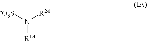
[-O3S]N([R2A])[R1A]
